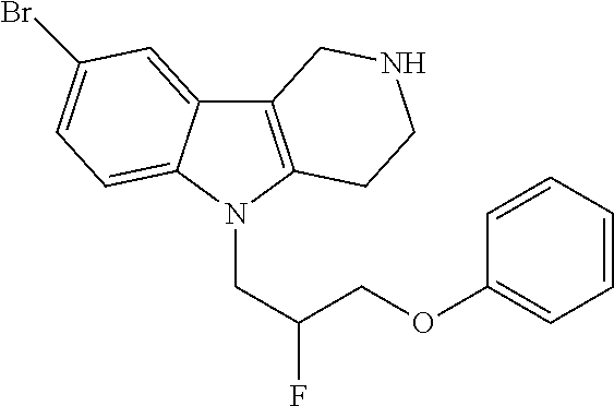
C12=C(N(CC(COC3=CC=CC=C3)F)C3=CC=C(Br)C=C13)CCNC2
